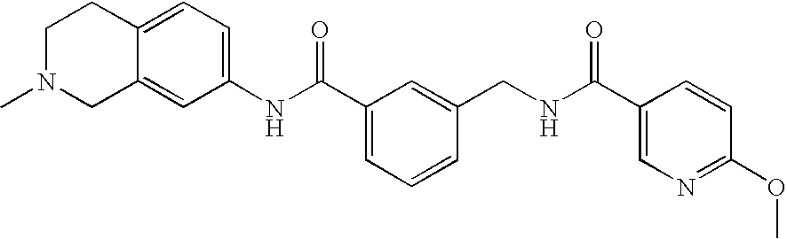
C12=CC(NC(C3=CC=CC(CNC(C4=CN=C(OC)C=C4)=O)=C3)=O)=CC=C1CCN(C)C2
